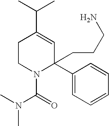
CC(C)C1=CC(CCCN)(C2=CC=CC=C2)N(C(=O)N(C)C)CC1
